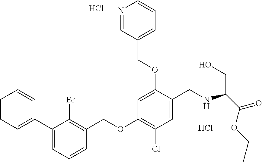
C1=CC=C(C2=CC=CC(COC3=C(Cl)C=C(CNC(C(=O)OCC)CO)C(OCC4=CC=CN=C4)=C3)=C2Br)C=C1.Cl.Cl
